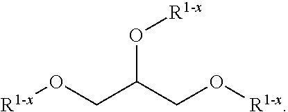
O(C(CO[R1-x])CO[R1-x])[R1-x]
